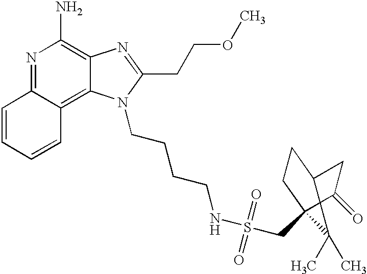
N1=C2C(=C3C(=C1N)N=C(CCOC)N3CCCCNS(=O)(=O)CC13CCC(CC1=O)C3(C)C)C=CC=C2
